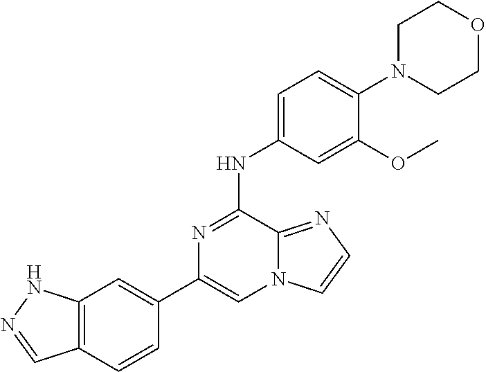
C12=C(C=CC(C3=CN4C(=NC=C4)C(NC4=CC=C(N5CCOCC5)C(OC)=C4)=N3)=C1)C=NN2
